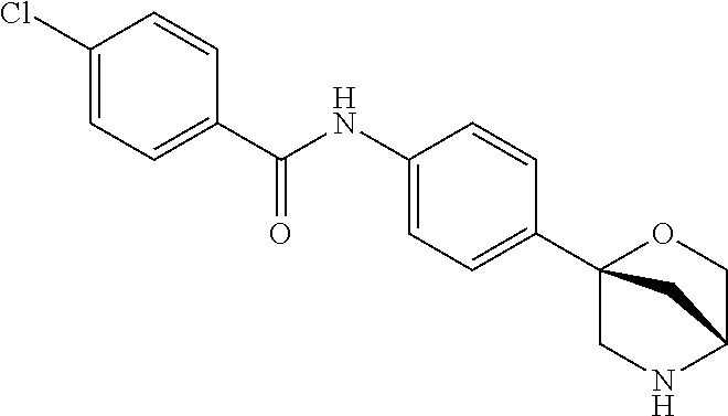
C1(Cl)=CC=C(C(NC2=CC=C(C34CNC(CO3)C4)C=C2)=O)C=C1
